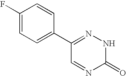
C1(F)=CC=C(C2=NNC(=O)N=C2)C=C1
